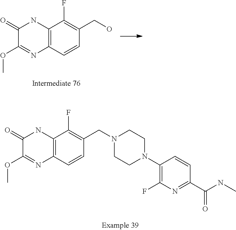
C1(N2CCN(CC3=C(F)C4=C(C=C3)N=C(OC)C(=O)N4)CC2)=C(F)N=C(C(NC)=O)C=C1.C12=C(C=CC(CO)=C1F)N=C(OC)C(=O)N2
